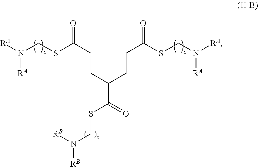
[RA]N(CSC(CCC(C(=O)SCN([RB])[RB])CCC(=O)SCN([RA])[RA])=O)[RA]
